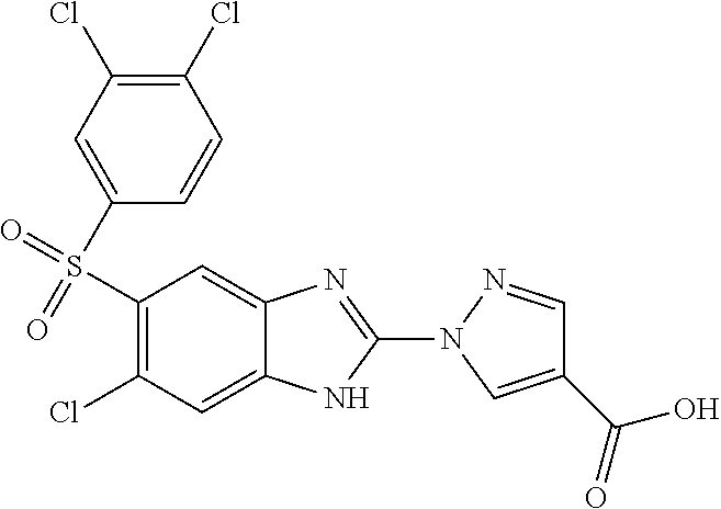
C1(Cl)=C(Cl)C=C(S(=O)(=O)C2=C(Cl)C=C3C(=C2)N=C(N2C=C(C(=O)O)C=N2)N3)C=C1
